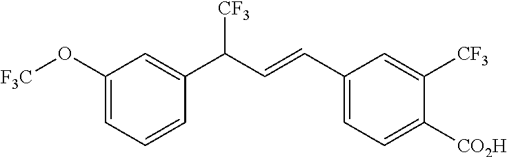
C1(O[F3C])=CC=CC(C(C=CC2=CC=C([CO2H])C([CF3])=C2)[CF3])=C1
